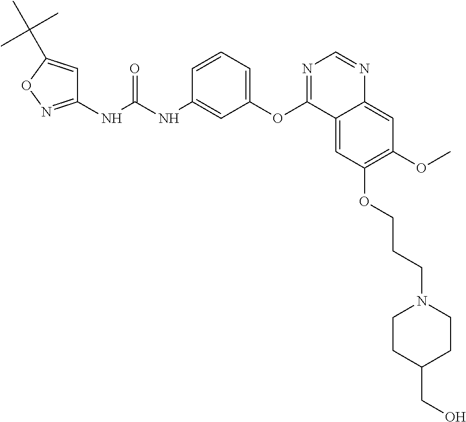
C1(NC(NC2=CC(OC3=NC=NC4=CC(OC)=C(OCCCN5CCC(CO)CC5)C=C34)=CC=C2)=O)=NOC(C(C)(C)C)=C1
